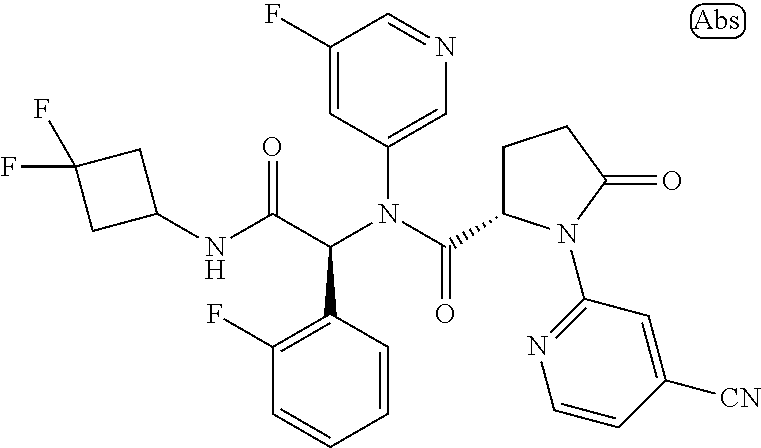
C1(N(C(C2CCC(=O)N2C2=NC=CC([CN])=C2)=O)C(C(NC2CC(F)(F)C2)=O)C2=C(F)C=CC=C2)=CN=CC(F)=C1
